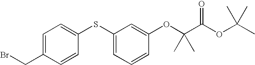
C1=C(CBr)C=CC(SC2=CC=CC(OC(C(OC(C)(C)C)=O)(C)C)=C2)=C1
